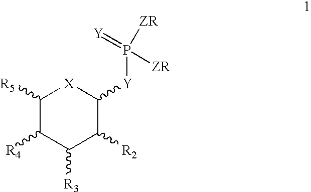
C1([R5])C([R4])C([R3])C([R2])C([Y]P([ZR])([ZR])=[Y])[X]1
